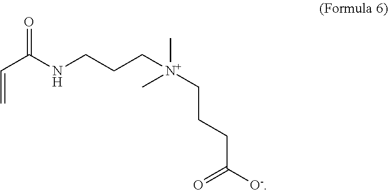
C([N+](CCCC(=O)[O-])(C)C)CCNC(=O)C=C
